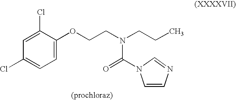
C1(Cl)=CC(Cl)=CC=C1OCCN(CCC)C(=O)N1C=CN=C1
